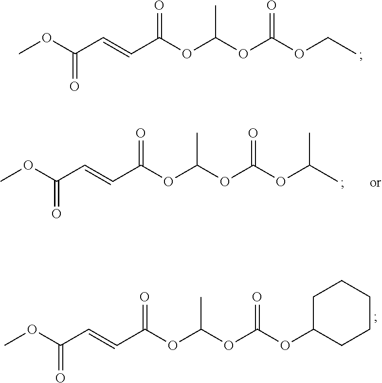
COC(C=CC(OC(OC(=O)OCC)C)=O)=O.COC(C=CC(OC(OC(=O)OC(C)C)C)=O)=O.COC(C=CC(OC(OC(=O)OC1CCCCC1)C)=O)=O
